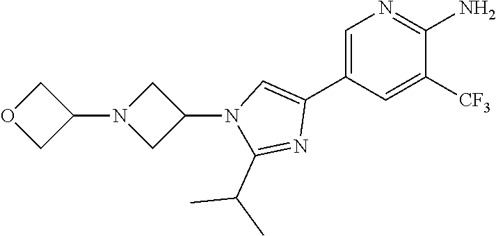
C1=C(C2=CN(C3CN(C4COC4)C3)C(C(C)C)=N2)C=C([CF3])C(N)=N1
